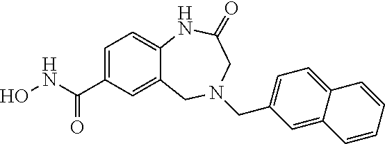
C12=CC(C(NO)=O)=CC=C1NC(=O)CN(CC1=CC=C3C(=C1)C=CC=C3)C2
